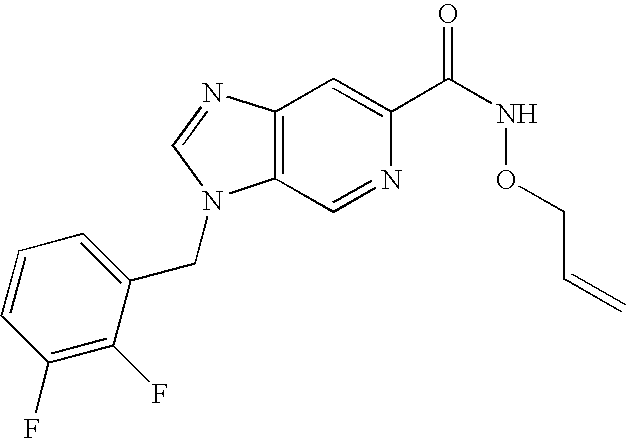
C12=C(N=CN1CC1=CC=CC(F)=C1F)C=C(C(NOCC=C)=O)N=C2
